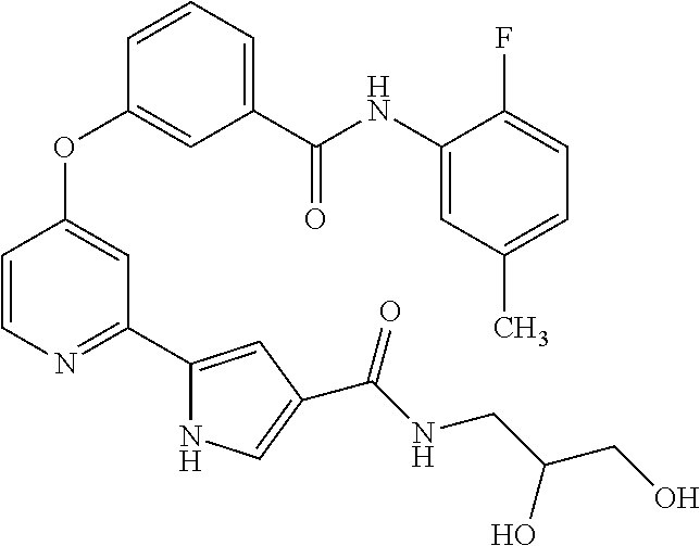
C1(C(NC2=CC(C)=CC=C2F)=O)=CC=CC(OC2=CC(C3=CC(C(=O)NCC(CO)O)=CN3)=NC=C2)=C1
